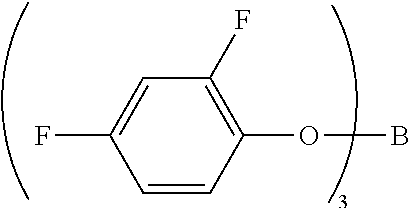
O(C1=C(F)C=C(F)C=C1)B
